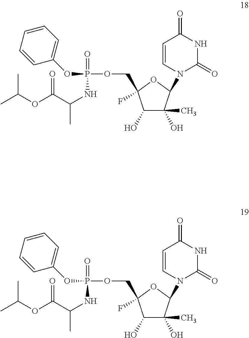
CC(OC(C(NP(=O)(OC1=CC=CC=C1)OCC1(F)C(O)C(O)(C)C(N2C=CC(=O)NC2=O)O1)C)=O)C.CC(OC(C(NP(=O)(OC1=CC=CC=C1)OCC1(F)C(O)C(O)(C)C(N2C=CC(=O)NC2=O)O1)C)=O)C
